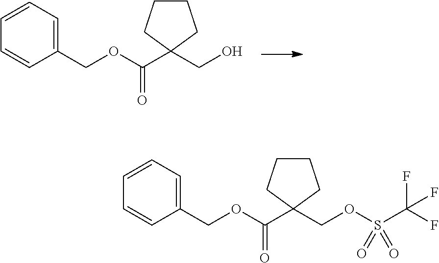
O(C(C1(CO)CCCC1)=O)CC1=CC=CC=C1.O(C(C1(COS(C(F)(F)F)(=O)=O)CCCC1)=O)CC1=CC=CC=C1
